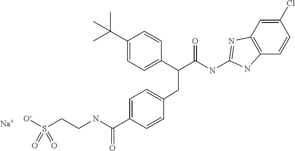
C1=C(C(C(NC2=NC3=C(C=CC(Cl)=C3)N2)=O)CC2=CC=C(C(NCCS([O-])(=O)=O)=O)C=C2)C=CC(C(C)(C)C)=C1.[Na]
